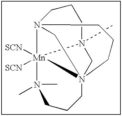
N123[Mn]45([SCN])([SCN])N(C)(C)CCCN4(CN5(C)CCC1)(CCC2)C3
